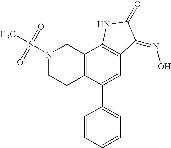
C12=C(C(C3=CC=CC=C3)=CC3=C1NC(=O)C3=NO)CCN(S(C)(=O)=O)C2
